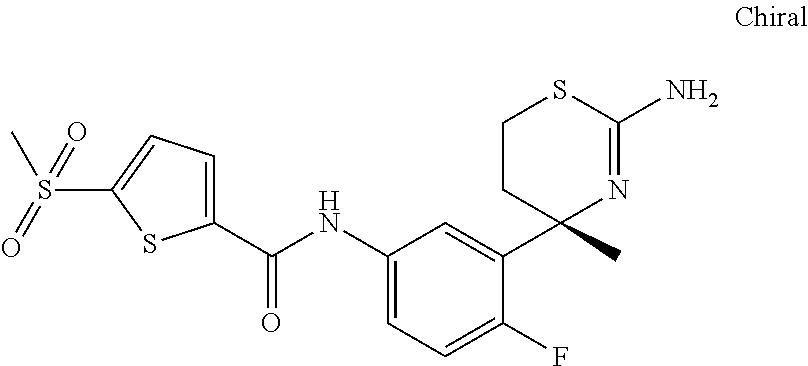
C1=C(C(NC2=CC=C(F)C(C3(C)N=C(N)SCC3)=C2)=O)SC(S(=O)(C)=O)=C1
